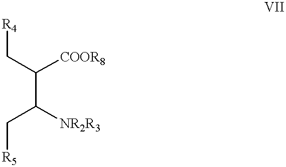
C(C([COOR8])C(C[R5])[NR2R3])[R4]
